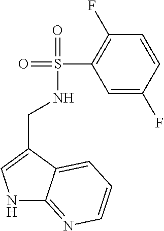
N1C2=NC=CC=C2C(CNS(=O)(=O)C2=C(F)C=CC(F)=C2)=C1
